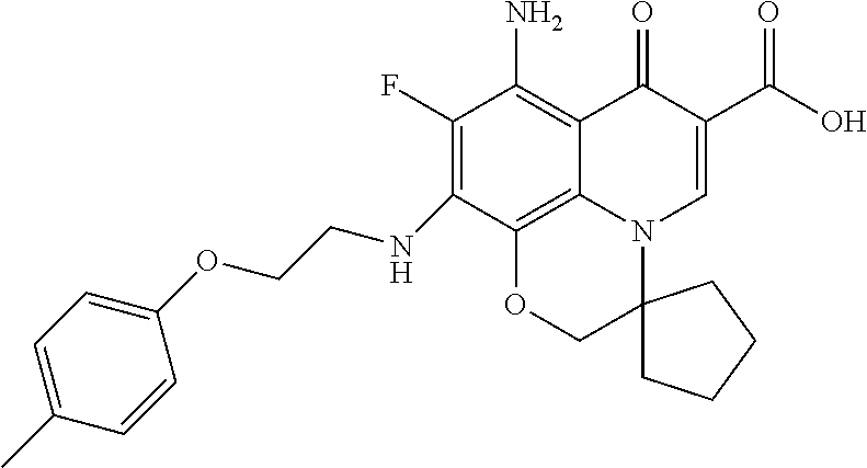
N(C1=C(F)C(N)=C2C3=C1OCC1(N3C=C(C(O)=O)C2=O)CCCC1)CCOC1=CC=C(C)C=C1
